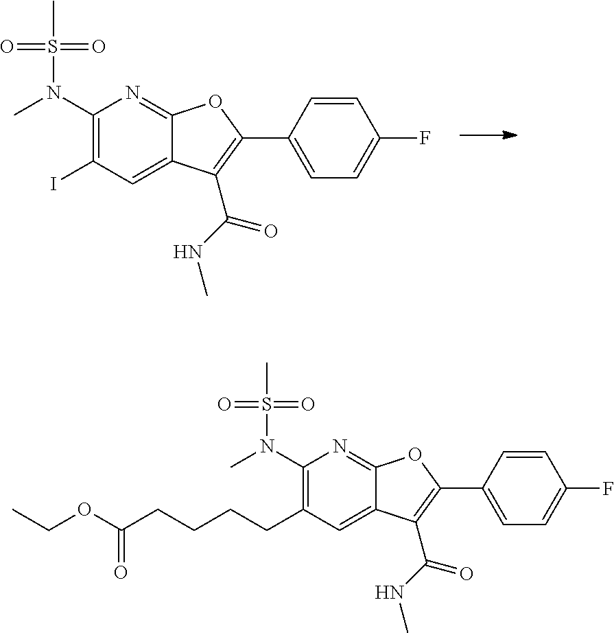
C1=CC(C2=C(C(NC)=O)C3=CC(I)=C(N(C)S(=O)(=O)C)N=C3O2)=CC=C1F.C1=CC(C2=C(C(NC)=O)C3=CC(CCCCC(OCC)=O)=C(N(C)S(=O)(=O)C)N=C3O2)=CC=C1F
